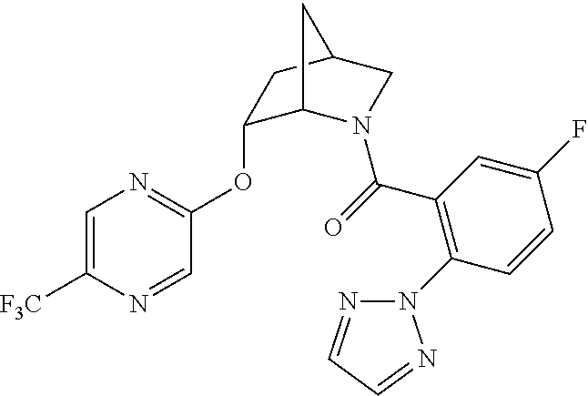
C(=O)(C1=C(N2N=CC=N2)C=CC(F)=C1)N1C2C(OC3=NC=C([F3C])N=C3)CC(C1)C2
